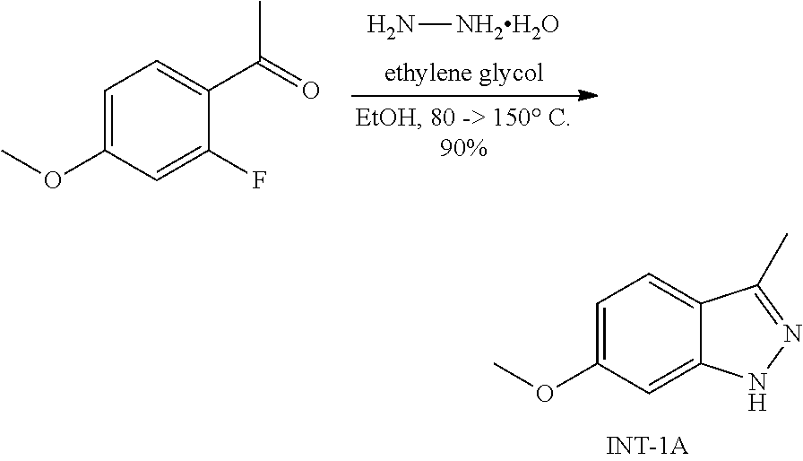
N[NH2H2O].C1=C(OC)C=C(F)C(C(=O)C)=C1.C1=C(OC)C=C2C(=C1)C(C)=NN2
